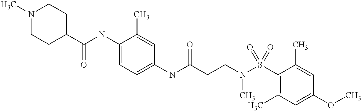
C1(NC(CCN(S(C2=C(C)C=C(OC)C=C2C)(=O)=O)C)=O)=CC=C(NC(C2CCN(C)CC2)=O)C(C)=C1
